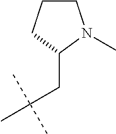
C1(CC(C)(C)C)N(C)CCC1
